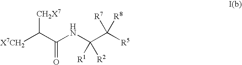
[X7CH2]C(C(NC(C([R5])([R7])[R8])([R2])[R1])=O)[CH2X7]
